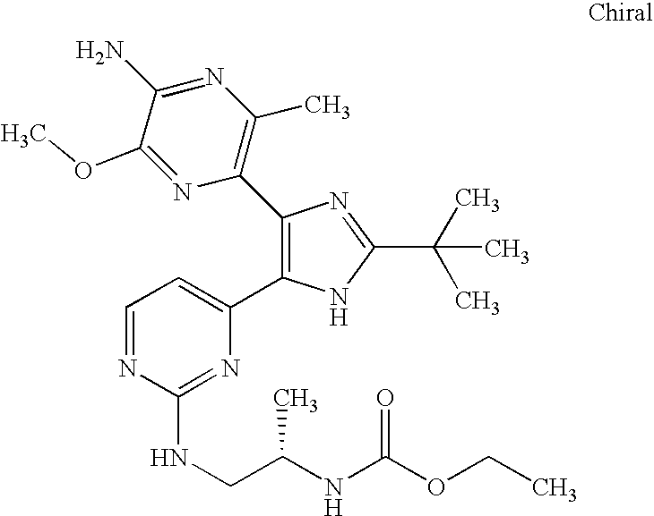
C1(C2=C(C)N=C(N)C(OC)=N2)=C(C2=CC=NC(NCC(NC(OCC)=O)C)=N2)NC(C(C)(C)C)=N1
